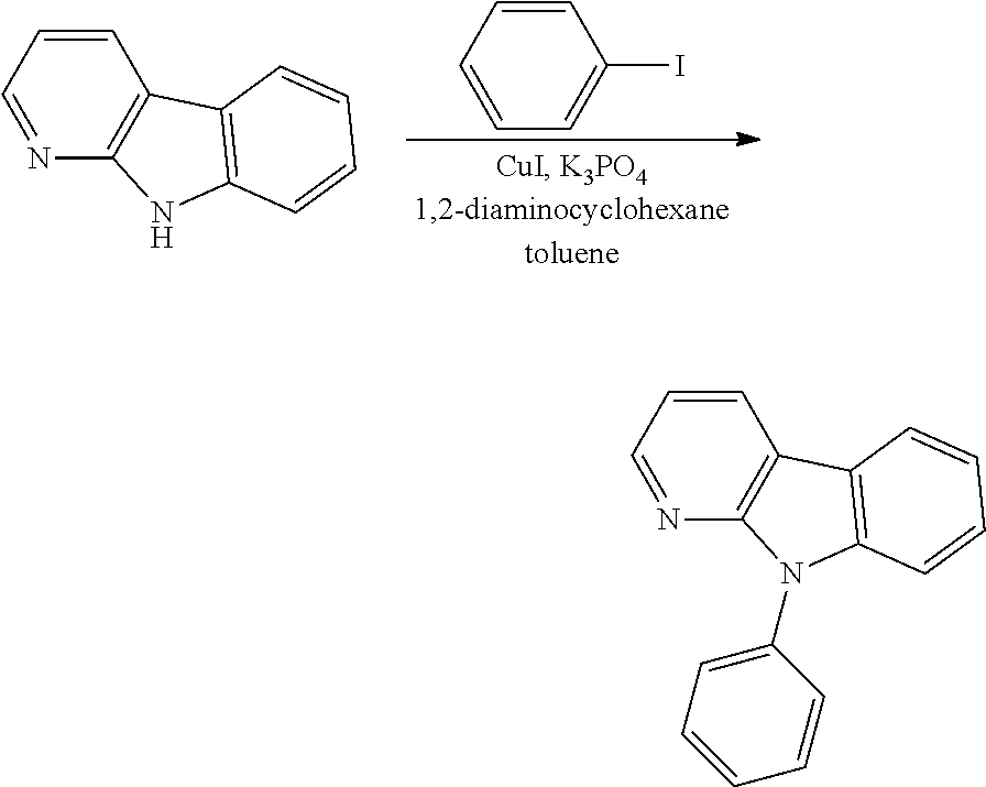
C1=CC=CC=C1I.C1=CC=NC2=C1C1=C(N2)C=CC=C1.C1=CC=NC2=C1C1=C(N2C2=CC=CC=C2)C=CC=C1
